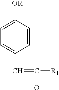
C1=C([OR])C=CC(C=C(=O)[R1])=C1
